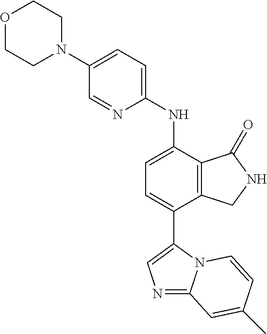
C1(N2CCOCC2)=CC=C(NC2=CC=C(C3=CN=C4N3C=CC(C)=C4)C3=C2C(=O)NC3)N=C1
